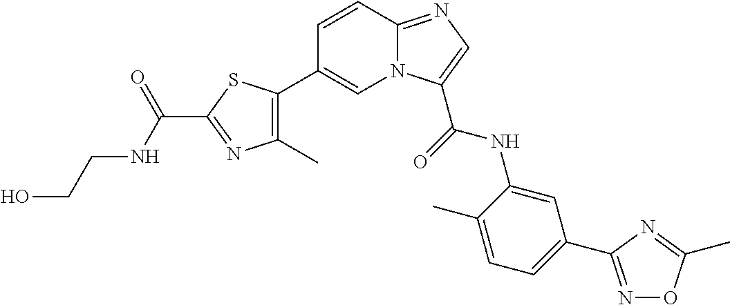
C1=CC2=NC=C(C(NC3=CC(C4=NOC(C)=N4)=CC=C3C)=O)N2C=C1C1=C(C)N=C(C(NCCO)=O)S1
